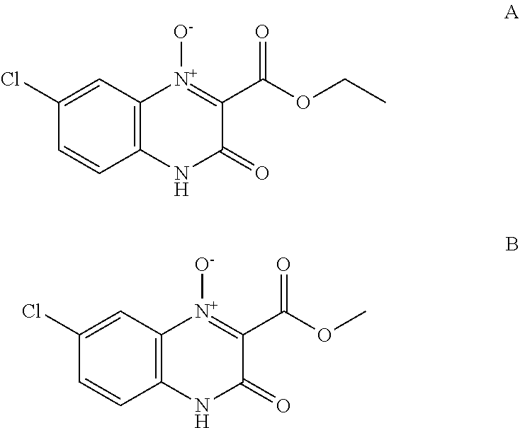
C1(C(=O)OCC)=[N+]([O-])C2=C(NC1=O)C=CC(Cl)=C2.N1C(=O)C(C(=O)OC)=[N+]([O-])C2=C1C=CC(Cl)=C2
